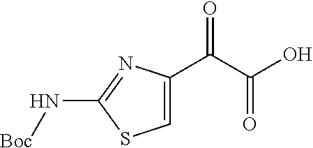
C1=C(C(C(O)=O)=O)N=C(N[Boc])S1
